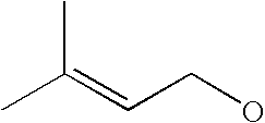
CC(=CCO)C
